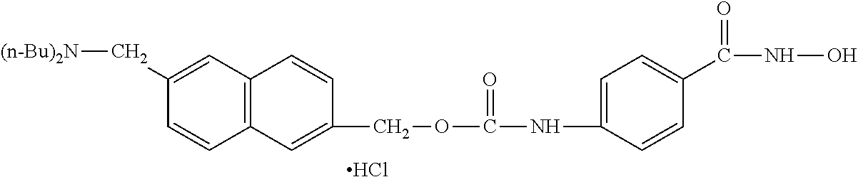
Cl.C12=C(C=C(C[(n-Bu)2N])C=C1)C=CC(COC(NC1=CC=C(C(NO)=O)C=C1)=O)=C2
